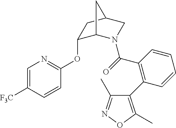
C1=C([F3C])C=CC(OC2C3N(C(=O)C4=C(C5=C(C)ON=C5C)C=CC=C4)CC(C2)C3)=N1
